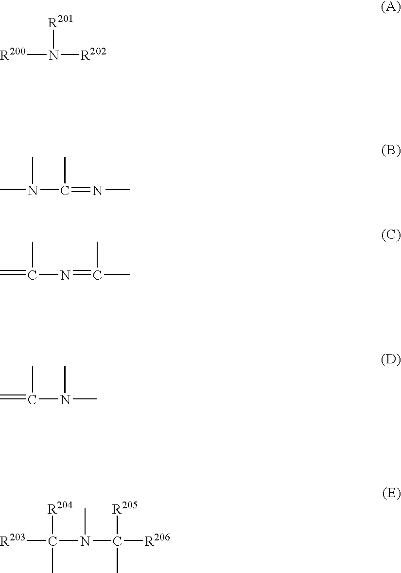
N([R200])([R202])[R201].CN(C(=NC)C)C.C(=C)(N=C(C)C)C.C(=C)(N(C)C)C.C([R203])(N(C)C([R206])([R205])C)([R204])C
